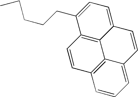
C(C1=CC=C2C3=C1C=CC1=C3C(=CC=C1)C=C2)CCCC
